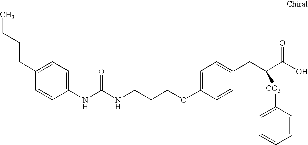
C1=CC(CCCC)=CC=C1NC(NCCCOC1=CC=C(CC(C(O)=O)[CO3]C2=CC=CC=C2)C=C1)=O
